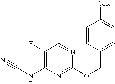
C(OC1=NC(NC#N)=C(F)C=N1)C1=CC=C(C)C=C1
